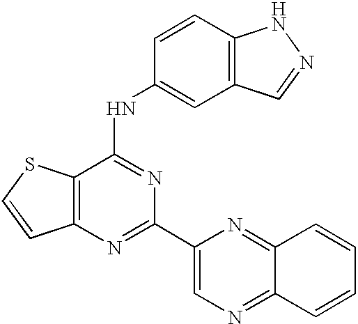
C12=C(SC=C1)C(NC1=CC3=C(C=C1)NN=C3)=NC(C1=CN=C3C(=N1)C=CC=C3)=N2
